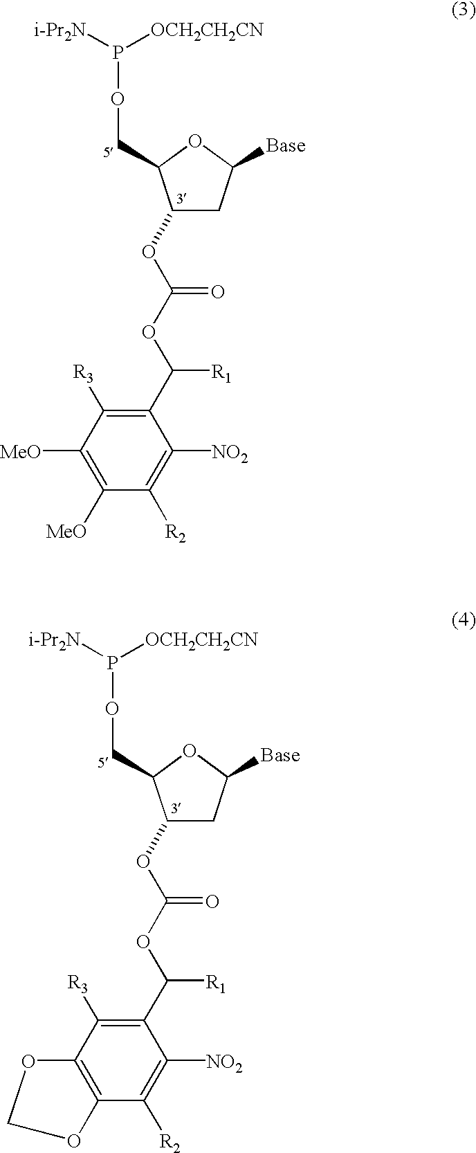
C1([R3])=C(C(OC(OC2CC([Base])OC2COP([i-Pr2N])[OCH2CH2CN])=O)[R1])C([NO2])=C([R2])C([MeO])=C1[MeO].C1([R3])=C(C(OC(OC2CC([Base])OC2COP([i-Pr2N])[OCH2CH2CN])=O)[R1])C([NO2])=C([R2])C2=C1OCO2
